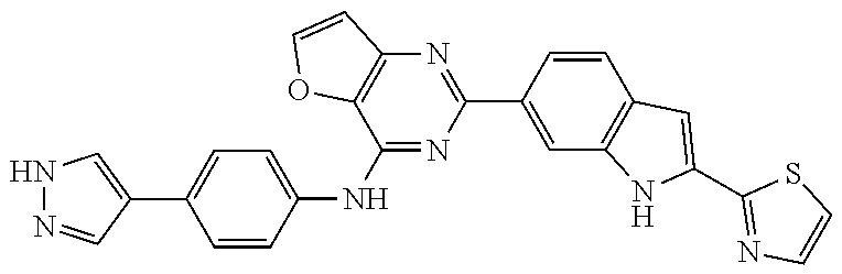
C1(C2=NC3=C(C(NC4=CC=C(C5=CNN=C5)C=C4)=N2)OC=C3)=CC2=C(C=C1)C=C(C1=NC=CS1)N2
